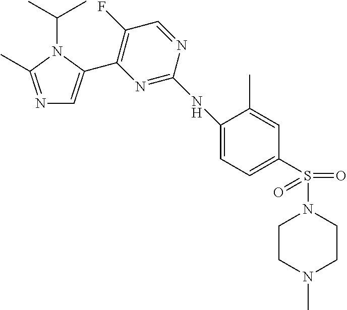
N1=C(C)N(C(C)C)C(C2=C(F)C=NC(NC3=CC=C(S(N4CCN(C)CC4)(=O)=O)C=C3C)=N2)=C1
